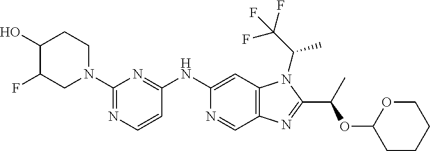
C1(NC2=NC(N3CCC(O)C(F)C3)=NC=C2)=CC2=C(C=N1)N=C(C(C)OC1OCCCC1)N2C(C)C(F)(F)F
